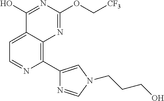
C1=C2C(=C(C3=CN(CCCO)C=N3)N=C1)N=C(OC[CF3])N=C2O
